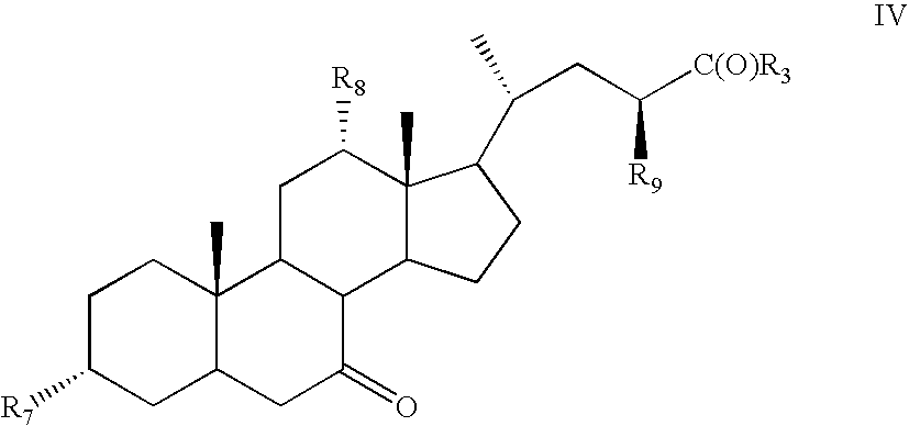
C1C([R7])CC2C(C)(C1)C1C(C(=O)C2)C2C(C)(C([R8])C1)C(C(C)CC([C(O)R3])[R9])CC2
